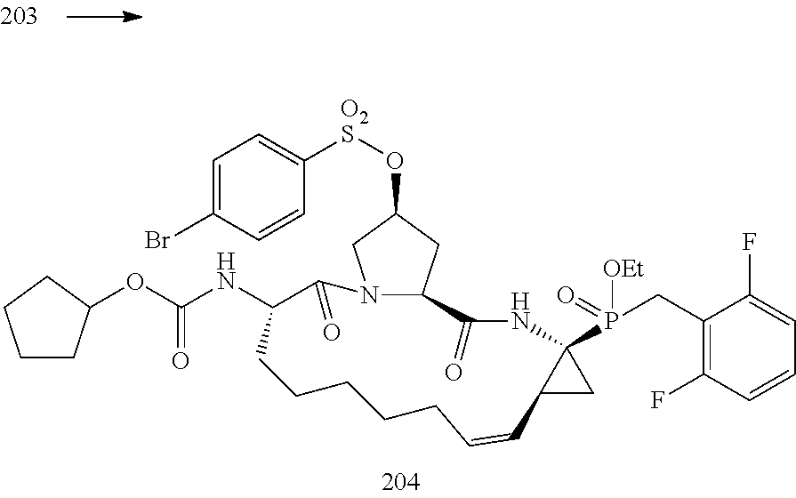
C1(O[O2S]C2=CC=C(Br)C=C2)CN2C(C1)C(=O)NC1(P(CC3=C(F)C=CC=C3F)([OEt])=O)C(C1)C=CCCCCCC(NC(OC1CCCC1)=O)C2=O
